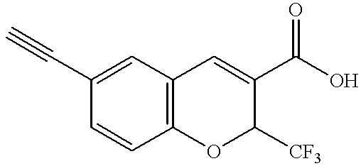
C1=C(C#C)C=CC2=C1C=C(C(O)=O)C([CF3])O2
